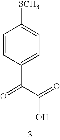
C1(C(C(=O)O)=O)=CC=C([SCH3])C=C1
